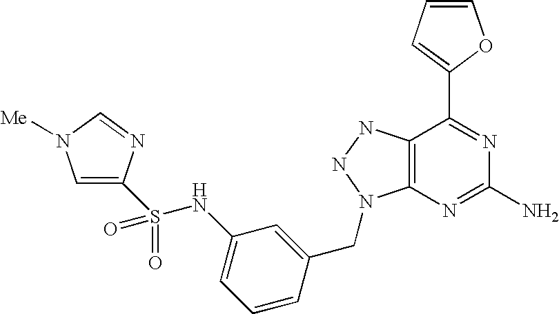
C1=CC=C(C2=NC(N)=NC3=C2NNN3CC2=CC(NS(C3=CN([Me])C=N3)(=O)=O)=CC=C2)O1
